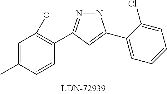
N1N=C(C2=C(O)C=C(C)C=C2)C=C1C1=CC=CC=C1Cl
